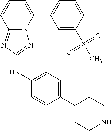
C12=NC(NC3=CC=C(C4CCNCC4)C=C3)=NN1C(C1=CC=CC(S(C)(=O)=O)=C1)=CC=C2
